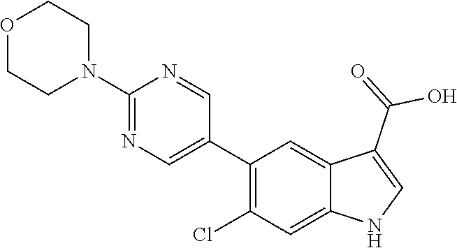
C1(C2=CN=C(N3CCOCC3)N=C2)=C(Cl)C=C2C(=C1)C(C(O)=O)=CN2
